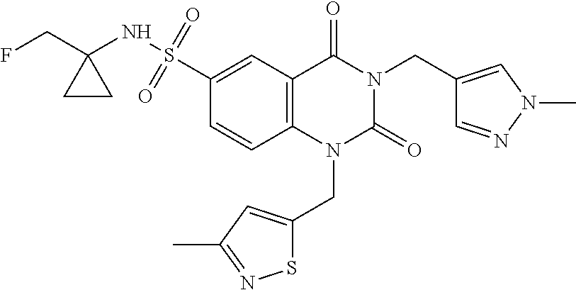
FCC1(NS(=O)(=O)C2=CC3=C(C=C2)N(CC2=CC(C)=NS2)C(=O)N(CC2=CN(C)N=C2)C3=O)CC1
